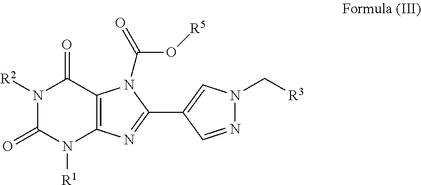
N1([R2])C(=O)N([R1])C2=C(C1=O)N(C(O[R5])=O)C(C1=CN(C[R3])N=C1)=N2
